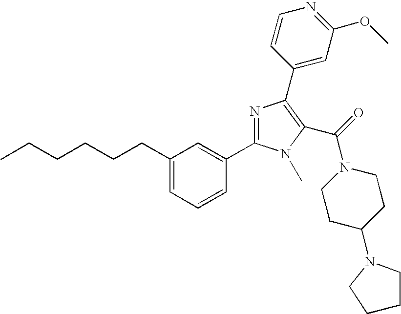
C(CCCCC1=CC=CC(C2=NC(C3=CC(OC)=NC=C3)=C(C(N3CCC(N4CCCC4)CC3)=O)N2C)=C1)C
